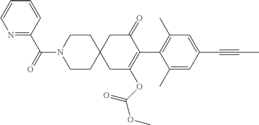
C1(C)=CC(C#CC)=CC(C)=C1C1=C(OC(OC)=O)CC2(CC1=O)CCN(C(=O)C1=NC=CC=C1)CC2
